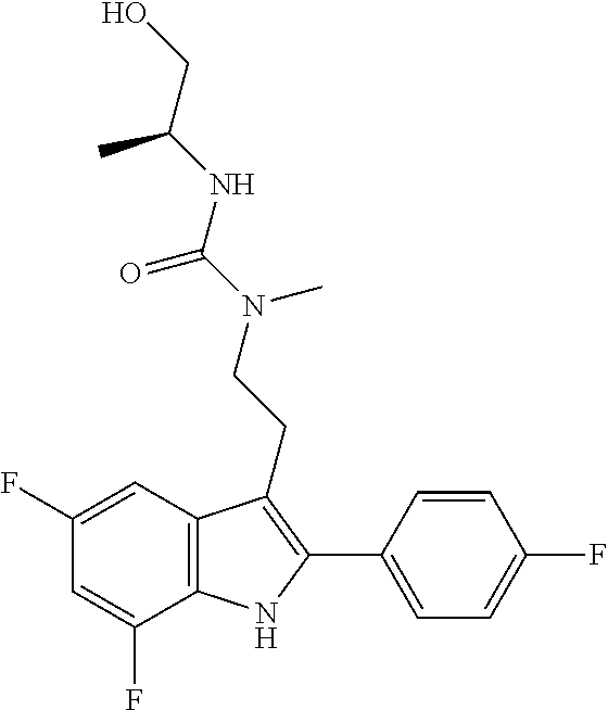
N(C(=O)N(CCC1=C(C2=CC=C(F)C=C2)NC2=C1C=C(F)C=C2F)C)C(CO)C
